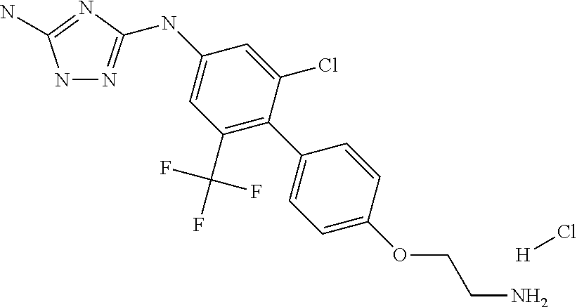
N1N=C(NC2=CC(C(F)(F)F)=C(C3=CC=C(OCCN)C=C3)C(Cl)=C2)N=C1N.[H]Cl
